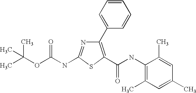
C1(C2=CC=CC=C2)=C(C(NC2=C(C)C=C(C)C=C2C)=O)SC(NC(OC(C)(C)C)=O)=N1
